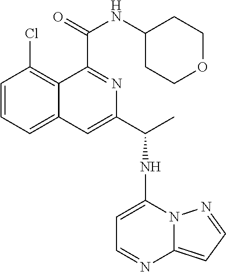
C1=CC=C2C(=C1Cl)C(C(=O)NC1CCOCC1)=NC(C(C)NC1=CC=NC3=CC=NN13)=C2
